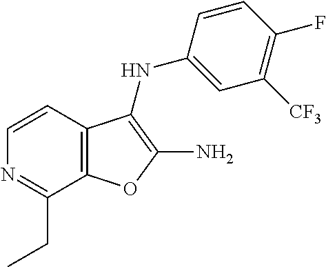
N1=C(CC)C2=C(C=C1)C(NC1=CC([CF3])=C(F)C=C1)=C(N)O2
